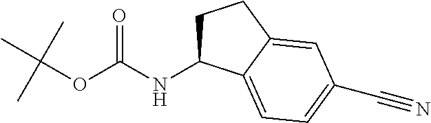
C1C(NC(OC(C)(C)C)=O)C2=CC=C(C#N)C=C2C1
